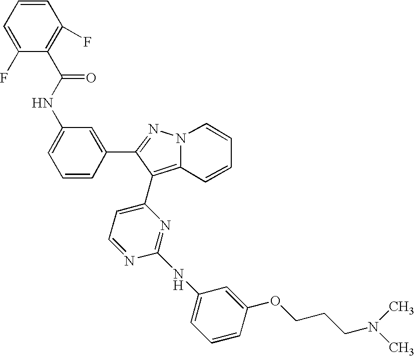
C1(NC(C2=C(F)C=CC=C2F)=O)=CC=CC(C2=NN3C=CC=CC3=C2C2=CC=NC(NC3=CC=CC(OCCCN(C)C)=C3)=N2)=C1
